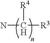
NC([R4])[R3]
